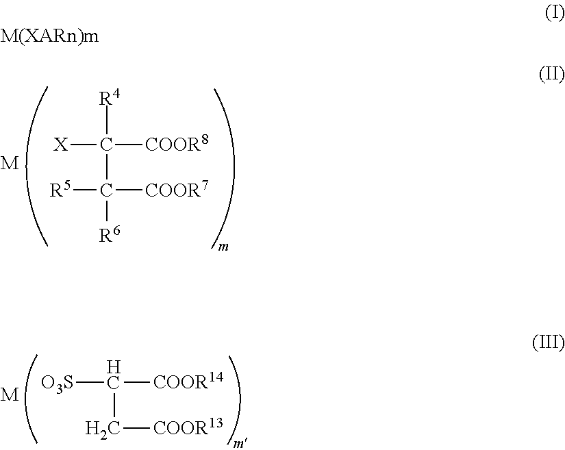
[O3S]C([COOR14])C[COOR13].[M].[X]C([R4])([COOR8])C([R5])([COOR7])[R6].[M]
